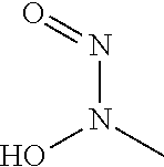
N(N(C)O)=O
